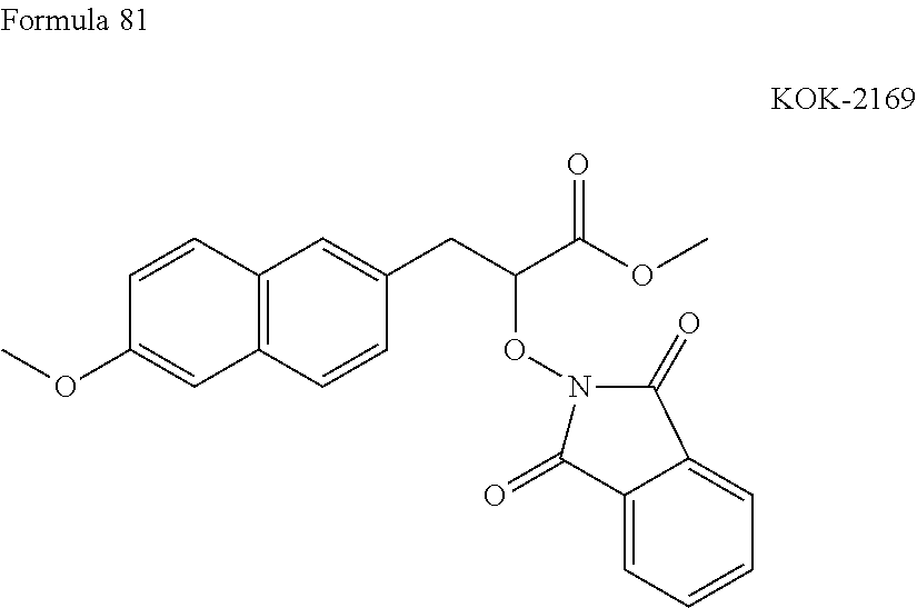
C12=C(C=CC(CC(C(OC)=O)ON3C(=O)C4=CC=CC=C4C3=O)=C1)C=C(OC)C=C2
